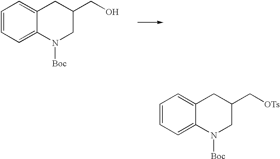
C1=CC=C2C(=C1)CC(CO)CN2[Boc].C1=CC=C2C(=C1)CC(C[OTs])CN2[Boc]
